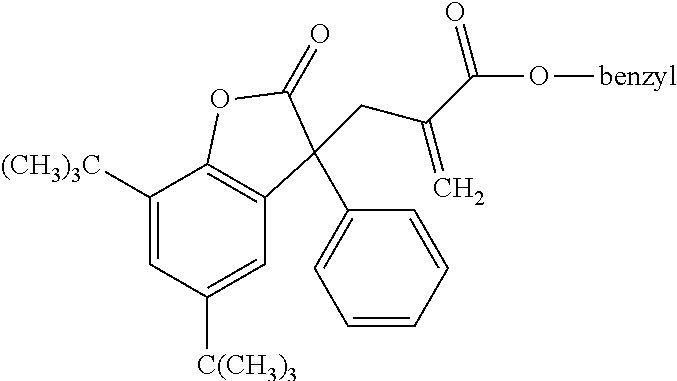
C1([(CH3)3C])=CC([C(CH3)3])=CC2=C1OC(=O)C2(C1=CC=CC=C1)CC(C(O[benzyl])=O)=C
